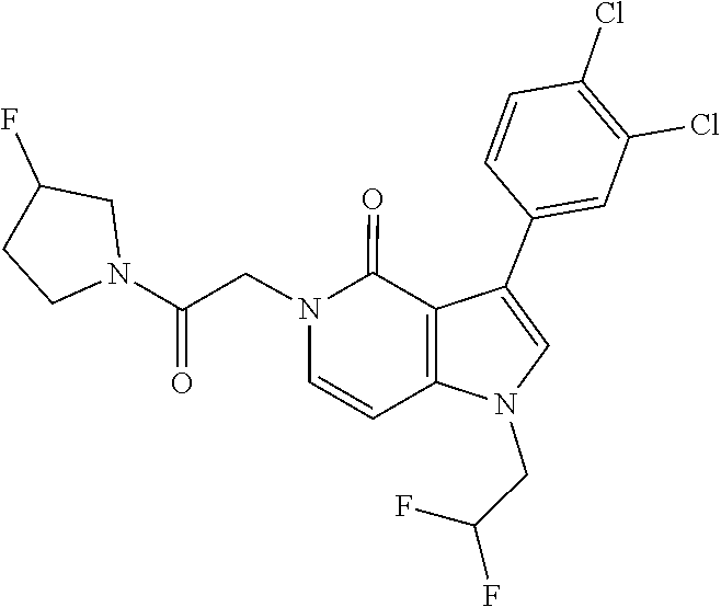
C1(Cl)=C(Cl)C=C(C2=CN(CC(F)F)C3=C2C(=O)N(CC(N2CCC(F)C2)=O)C=C3)C=C1
